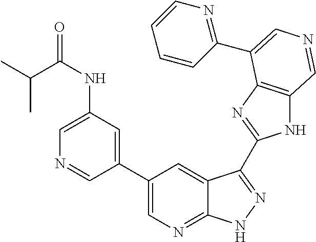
C1(C2=CN=C3C(=C2)C(C2=NC4=C(N2)C=NC=C4C2=NC=CC=C2)=NN3)=CC(NC(C(C)C)=O)=CN=C1
